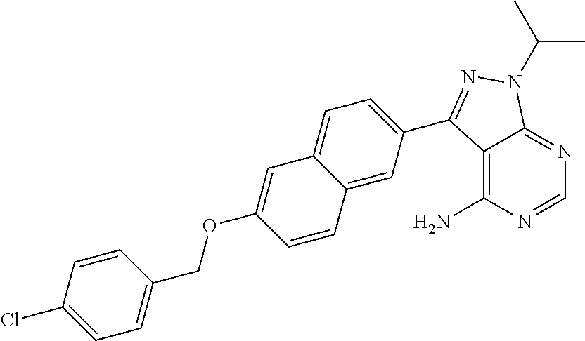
C1=NC(N)=C2C(=N1)N(C(C)C)N=C2C1=CC=C2C(=C1)C=CC(OCC1=CC=C(Cl)C=C1)=C2
